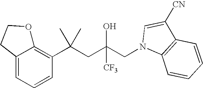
C12=CC=CC(C(CC(CN3C=C([CN])C4=C3C=CC=C4)(O)[CF3])(C)C)=C1OCC2
